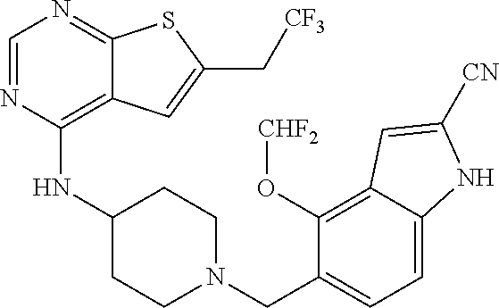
C1=NC(NC2CCN(CC3=CC=C4C(=C3O[CHF2])C=C([CN])N4)CC2)=C2C(=N1)SC(C[CF3])=C2
